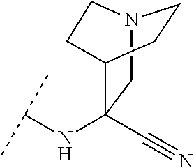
N12CC(NC(C)C)(C#N)C(CC1)CC2
